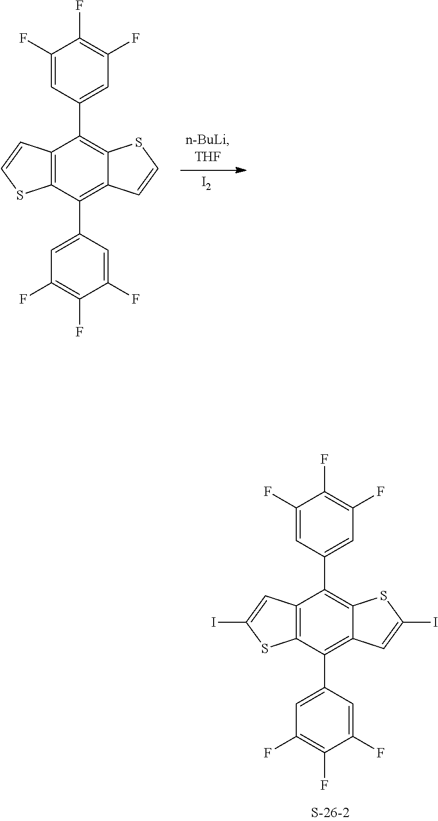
C12=C(C(C3=CC(F)=C(F)C(F)=C3)=C3C(=C1C1=CC(F)=C(F)C(F)=C1)SC(I)=C3)SC(I)=C2.C12=C(C(C3=CC(F)=C(F)C(F)=C3)=C3C(=C1C1=CC(F)=C(F)C(F)=C1)SC=C3)SC=C2.[I2]
